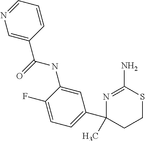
C1=NC=C(C(=O)NC2=CC(C3(C)CCSC(N)=N3)=CC=C2F)C=C1
